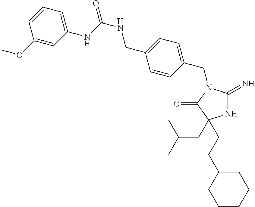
N1C(=N)N(CC2=CC=C(CNC(NC3=CC=CC(OC)=C3)=O)C=C2)C(=O)C1(CCC1CCCCC1)CC(C)C
